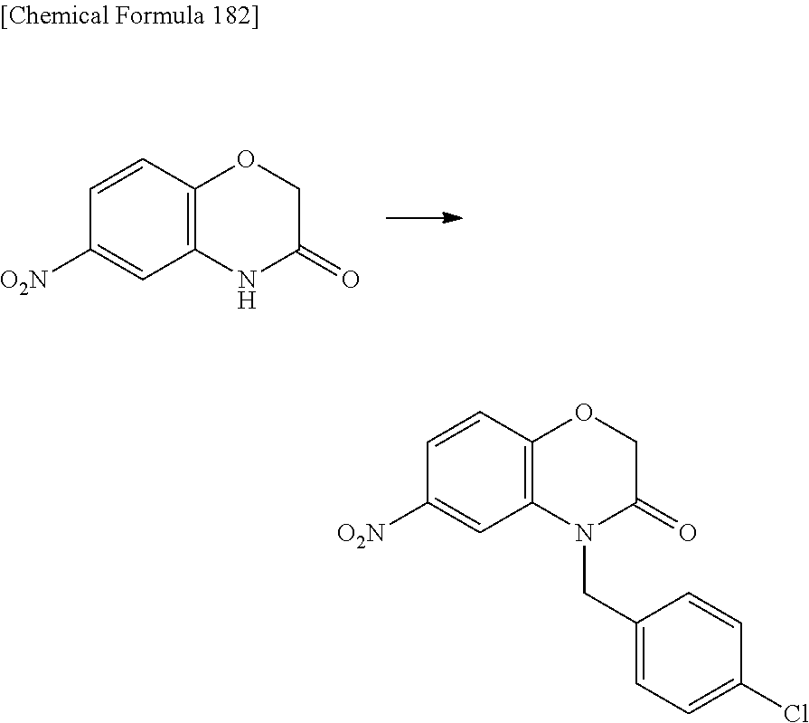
C1=CC2=C(C=C1[O2N])NC(=O)CO2.C1=CC2=C(C=C1[O2N])N(CC1=CC=C(Cl)C=C1)C(=O)CO2
